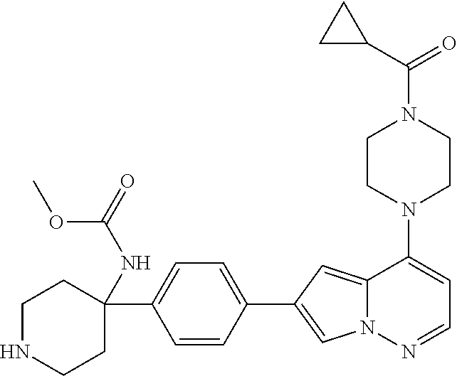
N1(C2=CC=NN3C2=CC(C2=CC=C(C4(NC(=O)OC)CCNCC4)C=C2)=C3)CCN(C(=O)C2CC2)CC1
